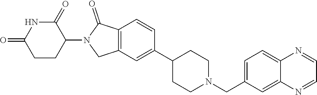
C1=CC2=C(C=C1C1CCN(CC3=CC=C4C(=C3)N=CC=N4)CC1)CN(C1CCC(=O)NC1=O)C2=O
